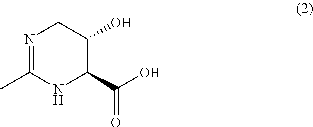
N1=C(C)NC(C(O)=O)C(O)C1
